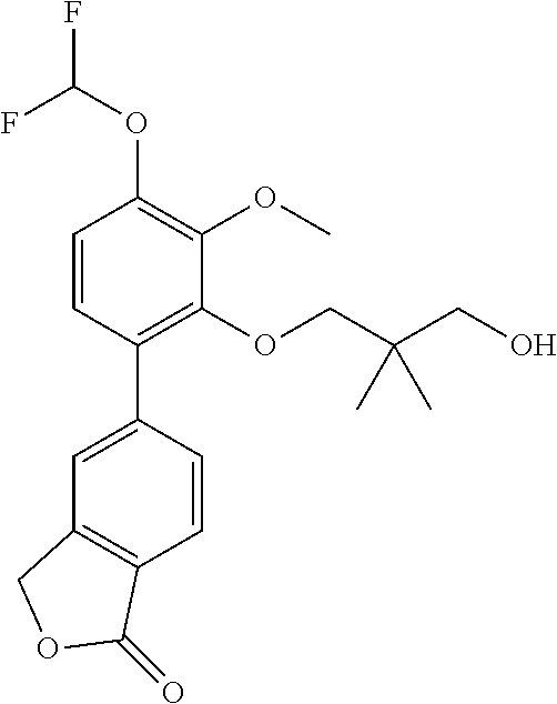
C1=CC(C2=CC3=C(C=C2)C(=O)OC3)=C(OCC(CO)(C)C)C(OC)=C1OC(F)F
